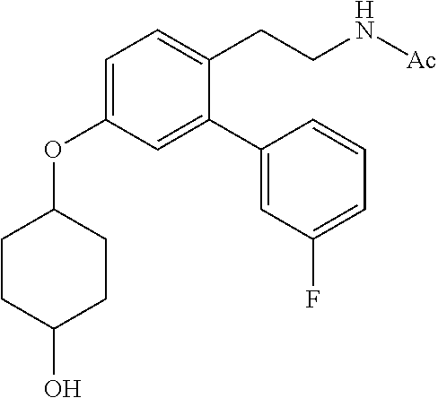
C1=C(OC2CCC(O)CC2)C=C(C2=CC(F)=CC=C2)C(CCN[Ac])=C1
